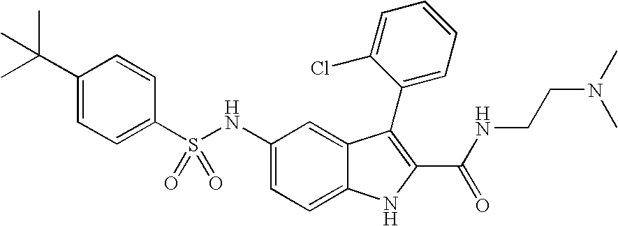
N(C1=CC=C2C(=C1)C(C1=CC=CC=C1Cl)=C(C(NCCN(C)C)=O)N2)S(C1=CC=C(C(C)(C)C)C=C1)(=O)=O
